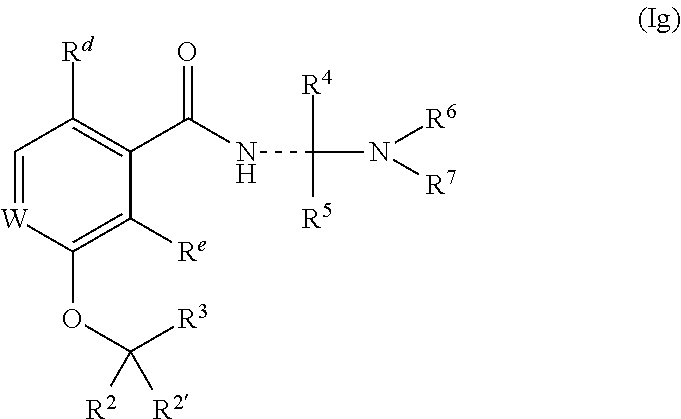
C1=[W]C(OC([R3])([R2])[R2])=C([Re])C(C(=O)NC([R4])([R5])N([R6])[R7])=C1[Rd]
